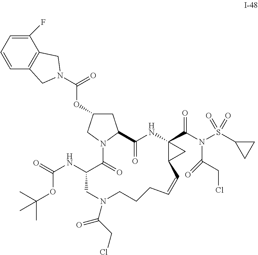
C1(F)=CC=CC2=C1CN(C(=O)OC1CC3C(=O)NC4(C(N(S(C5CC5)(=O)=O)C(CCl)=O)=O)C(C4)C=CCCCN(C(=O)CCl)CC(NC(=O)OC(C)(C)C)C(=O)N3C1)C2
